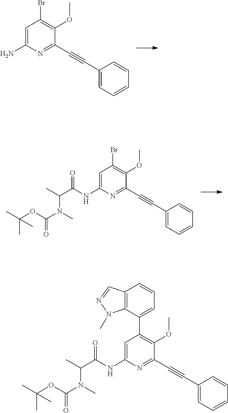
C1=C(N)N=C(C#CC2=CC=CC=C2)C(OC)=C1Br.C1=C(NC(C(C)N(C)C(OC(C)(C)C)=O)=O)N=C(C#CC2=CC=CC=C2)C(OC)=C1Br.C1=C(NC(C(C)N(C)C(OC(C)(C)C)=O)=O)N=C(C#CC2=CC=CC=C2)C(OC)=C1C1=CC=CC2=C1N(C)N=C2
